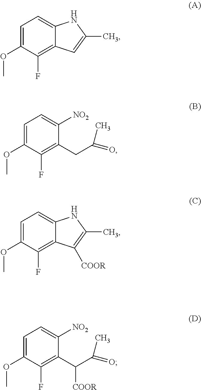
C1=C(OC)C(F)=C2C(=C1)NC(C)=C2.C1=C(OC)C(F)=C(CC(C)=O)C([NO2])=C1.C1=C(OC)C(F)=C2C(=C1)NC(C)=C2[COOR].C1=C(OC)C(F)=C(C(C(C)=O)[COOR])C([NO2])=C1
